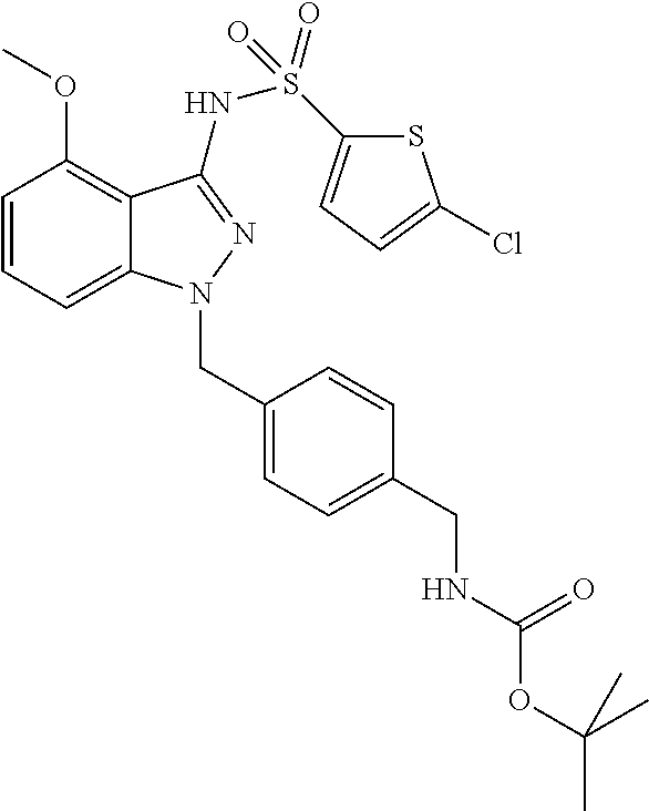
C12=C(OC)C=CC=C1N(CC1=CC=C(CNC(OC(C)(C)C)=O)C=C1)N=C2NS(=O)(=O)C1=CC=C(Cl)S1
